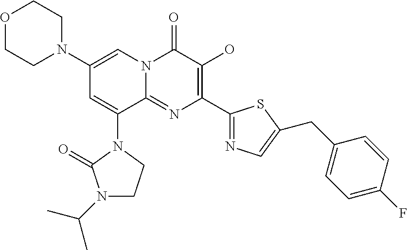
O1CCN(C2=CN3C(=NC(C4=NC=C(CC5=CC=C(F)C=C5)S4)=C(O)C3=O)C(N3C(=O)N(C(C)C)CC3)=C2)CC1
